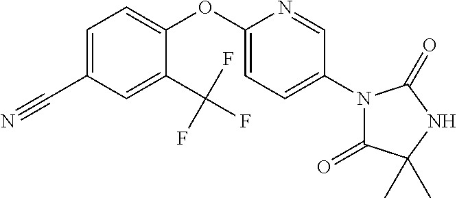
C1=C(OC2=CC=C(C#N)C=C2C(F)(F)F)N=CC(N2C(=O)C(C)(C)NC2=O)=C1
